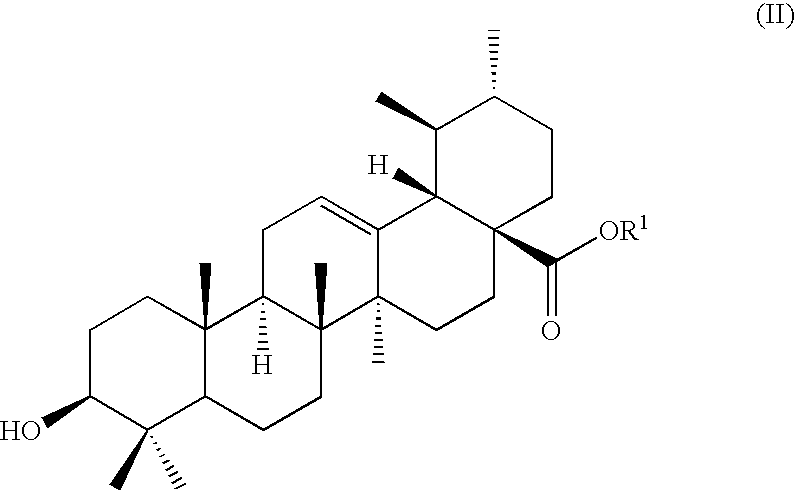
C1C(O)C(C)(C)C2C(C)(C1)C1([H])C(C)(CC2)C2(C)C(=CC1)C1([H])C(C([OR1])=O)(CC2)CCC(C)C1C
